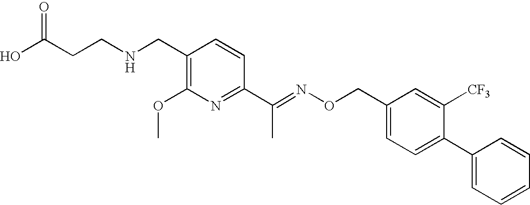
C(NCCC(O)=O)C1=C(OC)N=C(C(=NOCC2=CC=C(C3=CC=CC=C3)C([CF3])=C2)C)C=C1
